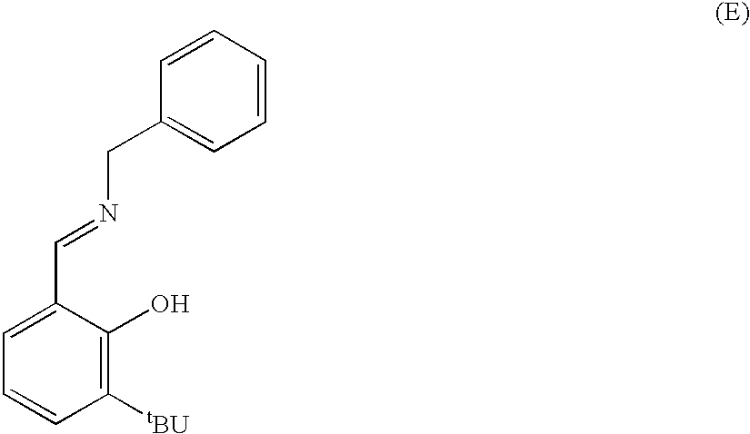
C(N=CC1=CC=CC([tBU])=C1O)C1=CC=CC=C1
